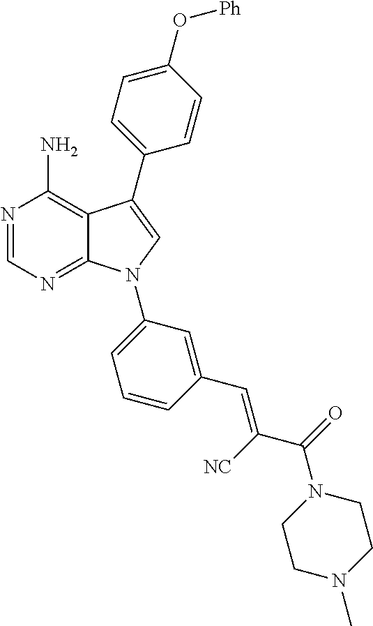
N1=CN=C2C(=C1N)C(C1=CC=C(O[Ph])C=C1)=CN2C1=CC=CC(C=C(C(=O)N2CCN(C)CC2)[NC])=C1
